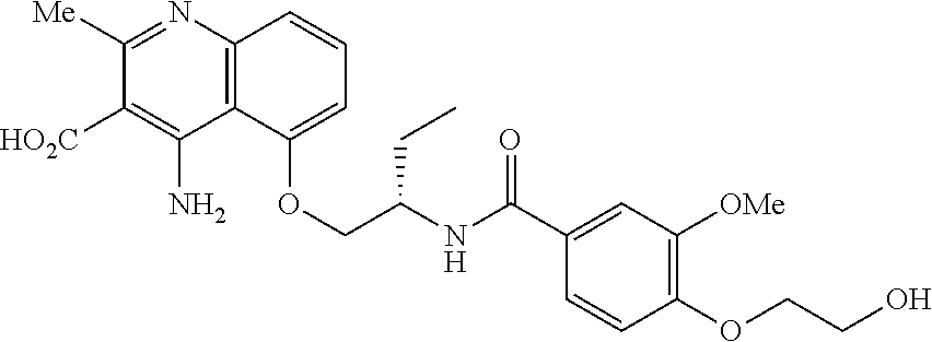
C12=C(N=C([Me])C([HO2C])=C1N)C=CC=C2OCC(NC(C1=CC([OMe])=C(OCCO)C=C1)=O)CC
